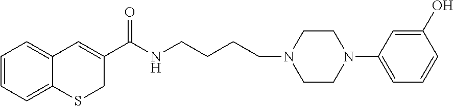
C1=CC=C2C(=C1)C=C(C(NCCCCN1CCN(C3=CC=CC(O)=C3)CC1)=O)CS2
